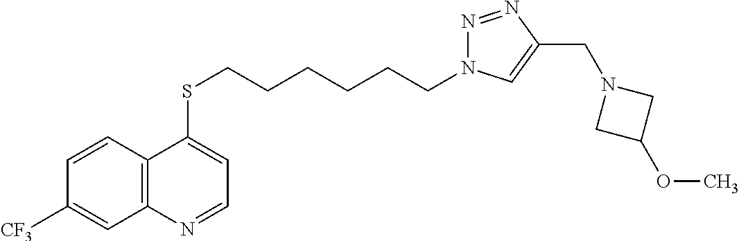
C12=C(C=CC([CF3])=C1)C(SCCCCCCN1N=NC(CN3CC(OC)C3)=C1)=CC=N2
